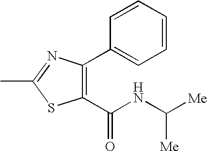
C1(C2=CC=CC=C2)=C(C(NC([Me])[Me])=O)SC(C)=N1
